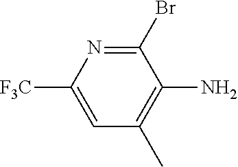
C1(Br)=NC([F3C])=CC(C)=C1N
